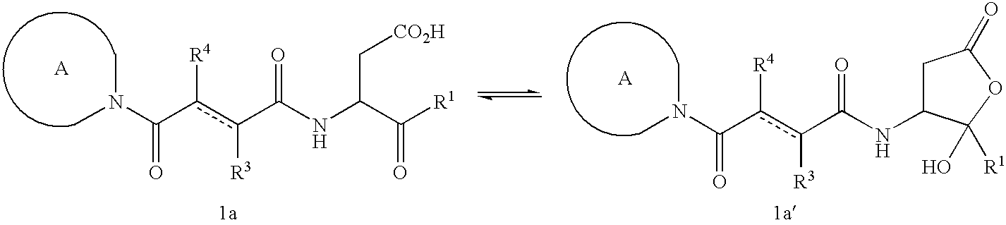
CN(C)C(=O)c([R4])c([R3])C(=O)NC1CC(=O)OC1(O)[R1].CN(C)C(=O)c([R4])c([R3])C(=O)NC(C[CO2H])C(=O)[R1]
